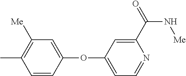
C1([Me])=C(C)C=CC(OC2=CC=NC(C(N[Me])=O)=C2)=C1
